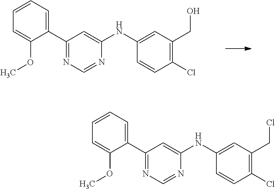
C1=CC=C(C2=NC=NC(NC3=CC(CO)=C(Cl)C=C3)=C2)C(OC)=C1.C1=CC=C(C2=NC=NC(NC3=CC(CCl)=C(Cl)C=C3)=C2)C(OC)=C1
